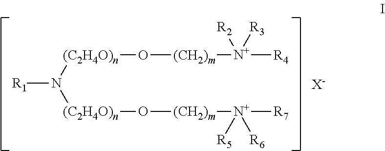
[R1]N([(C2H4O)n]O[(CH2)m][N+]([R4])([R3])[R2])[(C2H4O)n]O[(CH2)m][N+]([R7])([R5])[R6].[X-]
